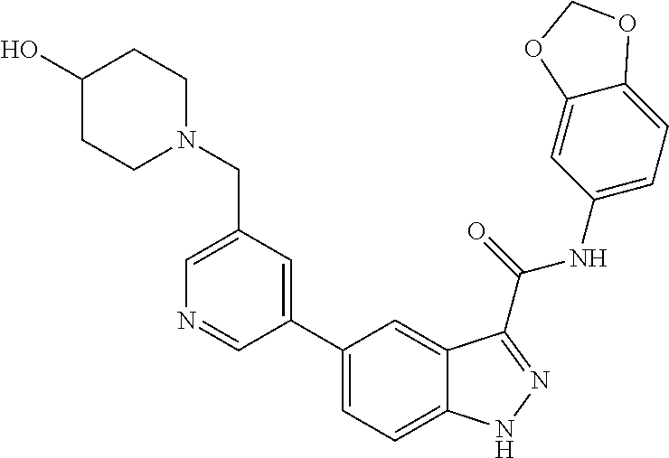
C1(CN2CCC(O)CC2)=CN=CC(C2=CC=C3C(=C2)C(C(NC2=CC=C4C(=C2)OCO4)=O)=NN3)=C1
